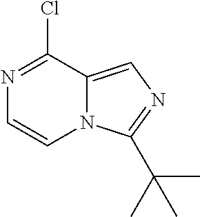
C12=CN=C(C(C)(C)C)N1C=CN=C2Cl
